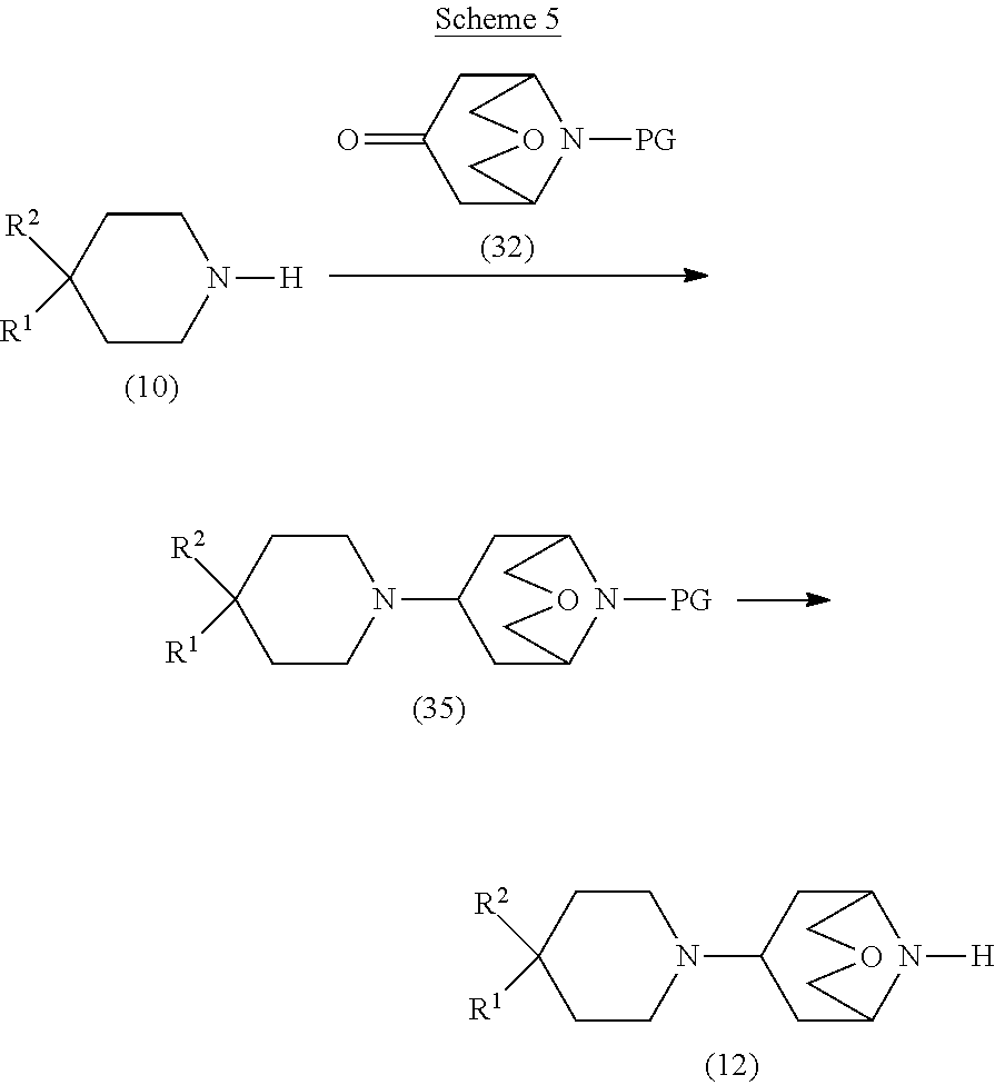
C1CC([R2])([R1])CCN1C1CC2N([H])C(C1)COC2.C1CC([R2])([R1])CCN1[H].C12CC(=O)CC(N1[PG])COC2.C1CC([R2])([R1])CCN1C1CC2N([PG])C(C1)COC2
